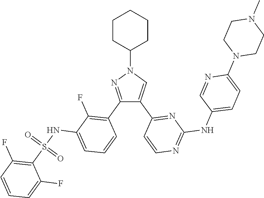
N1(C2CCCCC2)N=C(C2=C(F)C(NS(C3=C(F)C=CC=C3F)(=O)=O)=CC=C2)C(C2=NC(NC3=CC=C(N4CCN(C)CC4)N=C3)=NC=C2)=C1
